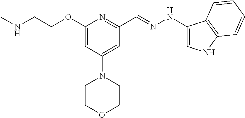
N(CCOC1=CC(N2CCOCC2)=CC(C=NNC2=CNC3=C2C=CC=C3)=N1)C
